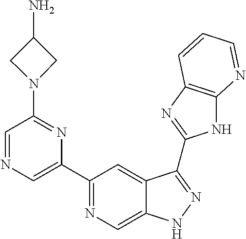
C1(C2=NC=C3C(=C2)C(C2=NC4=C(N2)N=CC=C4)=NN3)=CN=CC(N2CC(N)C2)=N1
